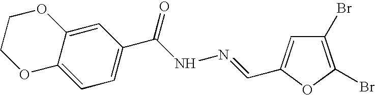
C12=CC(C(NN=CC3=CC(Br)=C(Br)O3)=O)=CC=C1OCCO2
